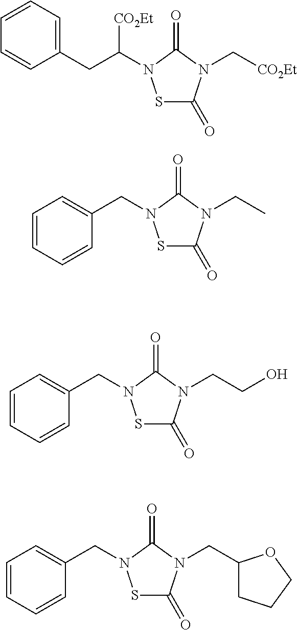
C1(CC([CO2Et])N2SC(=O)N(C[CO2Et])C2=O)=CC=CC=C1.C1=CC=CC(CN2SC(=O)N(CC)C2=O)=C1.C1=CC=CC(CN2SC(=O)N(CCO)C2=O)=C1.C1=CC=CC(CN2SC(=O)N(CC3CCCO3)C2=O)=C1
